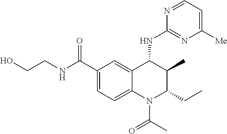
C12=CC(C(NCCO)=O)=CC=C1N(C(C)=O)C(CC)C(C)C2NC1=NC([Me])=CC=N1
